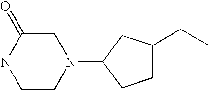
C1CN(C2CCC(CC)C2)CC(=O)N1
